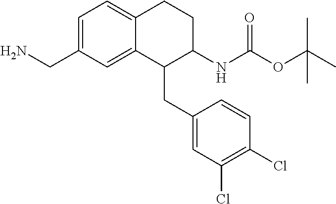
C1=C(CN)C=C2C(=C1)CCC(NC(OC(C)(C)C)=O)C2CC1=CC(Cl)=C(Cl)C=C1
